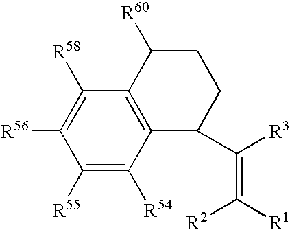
C12=C(C([R54])=C([R55])C([R56])=C1[R58])C(C(=C([R1])[R2])[R3])CCC2[R60]
